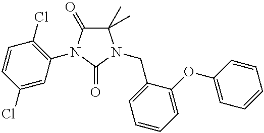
C1(C)(C)C(=O)N(C2=C(Cl)C=CC(Cl)=C2)C(=O)N1CC1=CC=CC=C1OC1=CC=CC=C1
